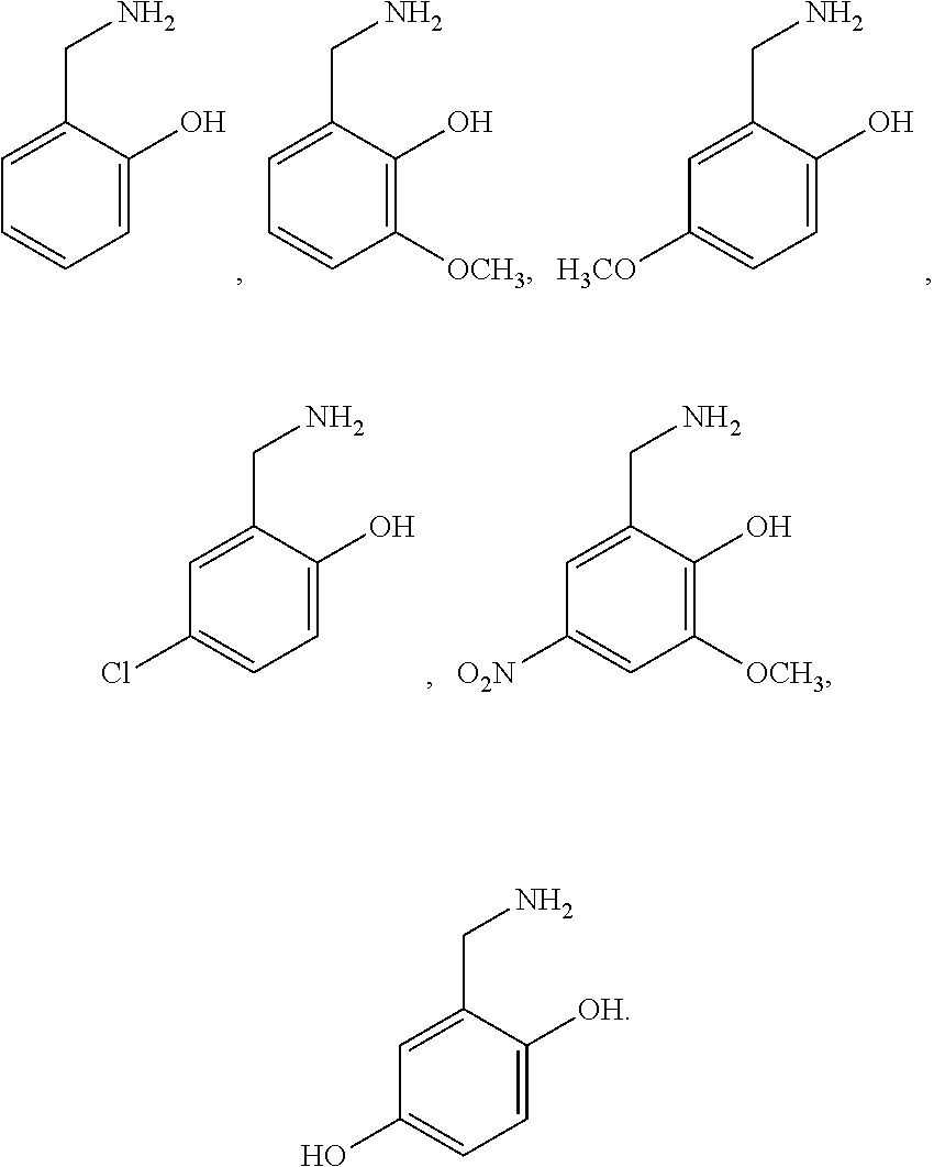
C1=C(CN)C(O)=CC=C1.C1=C(CN)C(O)=CC=C1[H3CO].C1=C(CN)C(O)=C([OCH3])C=C1.C1=C(CN)C(O)=CC=C1Cl.C1=C(CN)C(O)=C([OCH3])C=C1[O2N].C1=C(CN)C([OH])=CC=C1O
